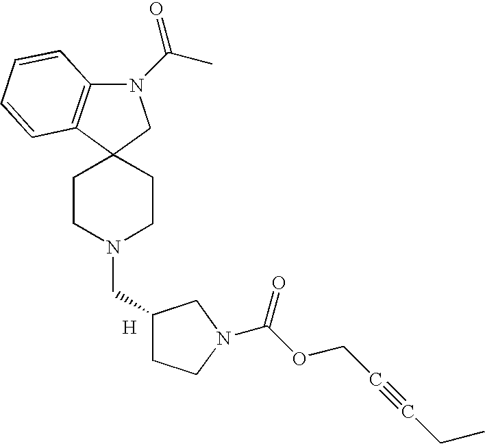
N1(C(C)=O)C2=C(C3(C1)CCN(CC1CCN(C(OCC#CCC)=O)C1)CC3)C=CC=C2.[H]
